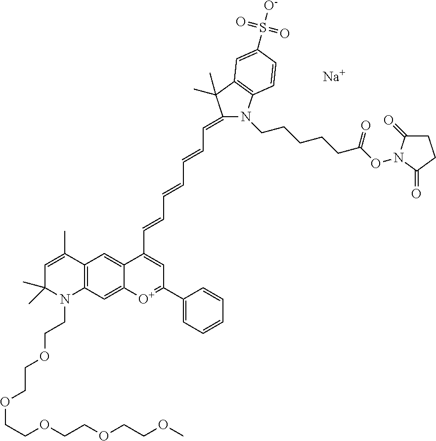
C12=C(C=C3C(=C1)C(C=CC=CC=CC=C1N(CCCCCC(ON4C(=O)CCC4=O)=O)C4=C(C1(C)C)C=C(S([O-])(=O)=O)C=C4)=CC(C1=CC=CC=C1)=[O+]3)N(CCOCCOCCOCCOCCOC)C(C)(C)C=C2C.[Na]
